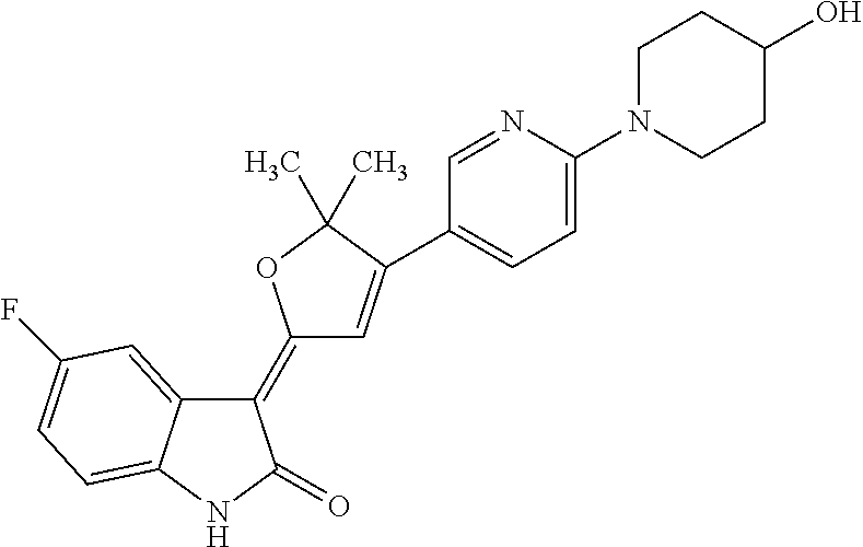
C1(=C2C=C(C3=CC=C(N4CCC(O)CC4)N=C3)C(C)(C)O2)C2=CC(F)=CC=C2NC1=O
